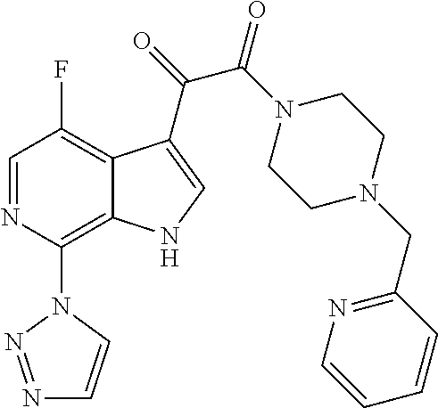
C1=NC(N2N=NC=C2)=C2C(=C1F)C(C(C(=O)N1CCN(CC3=NC=CC=C3)CC1)=O)=CN2
